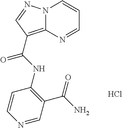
C1(NC(=O)C2=C3N(C=CC=N3)N=C2)=C(C(N)=O)C=NC=C1.Cl
